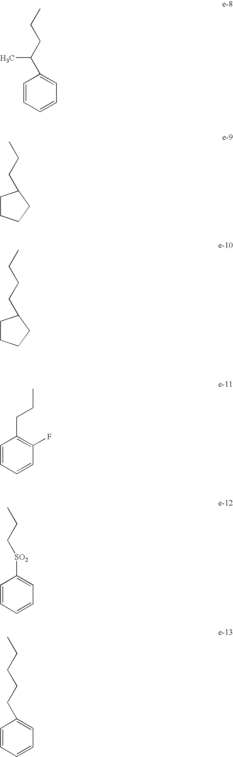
CCCC(C1=CC=CC=C1)C.C1CCCC1CCC.C1CCCC1CCCC.C1=CC=CC(F)=C1CCC.C1=CC=CC=C1[SO2]CCC.C1=CC=CC=C1CCCCC
